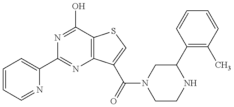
N1=C(O)C2=C(N=C1C1=CC=CC=N1)C(C(N1CCNC(C3=C(C)C=CC=C3)C1)=O)=CS2
